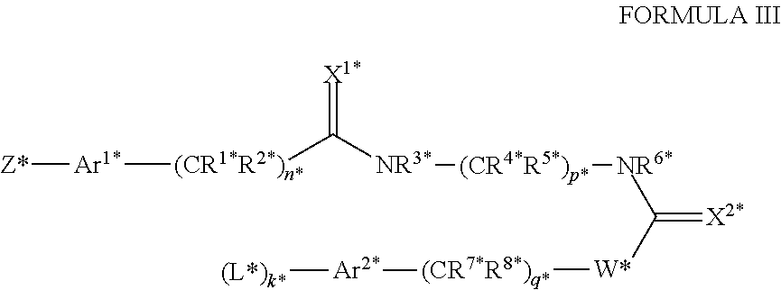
[Z*][Ar1*][(CR1*R2*)n*]C([NR3*][(CR4*R5*)p*][NR6*]C(=[X2*])[W*][(CR7*R8*)q*][Ar2*][(L*)k*])=[X1*]
